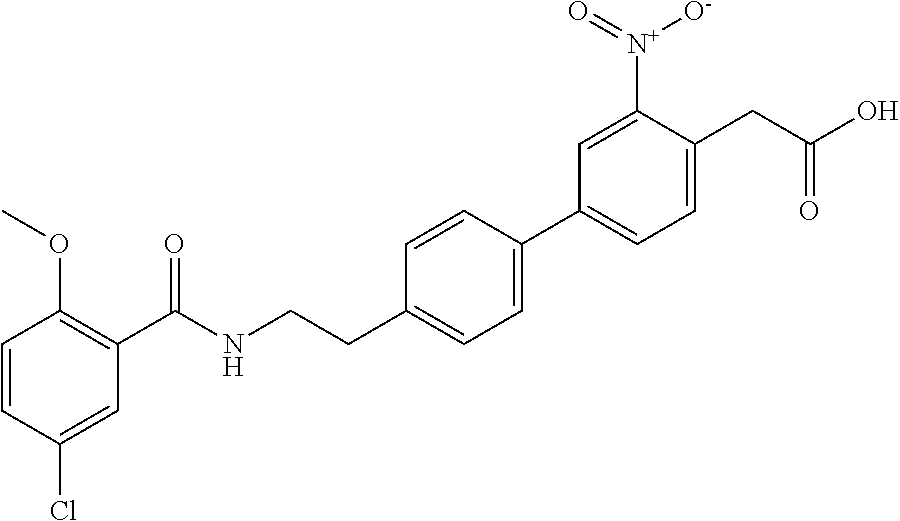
C1=CC(Cl)=CC(C(NCCC2=CC=C(C3=CC=C(CC(O)=O)C([N+](=O)[O-])=C3)C=C2)=O)=C1OC
